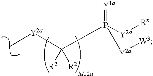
C[Y2a]C([R2])([R2])P(=[Y1a])([Y2a][Rx])[Y2a][W3]
